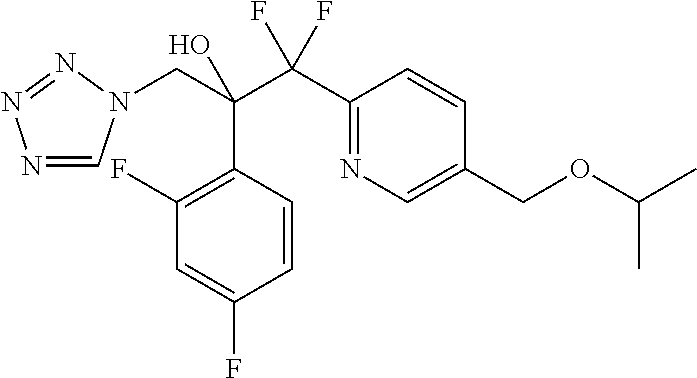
N1=CN(CC(C(C2=NC=C(COC(C)C)C=C2)(F)F)(O)C2=C(F)C=C(F)C=C2)N=N1
